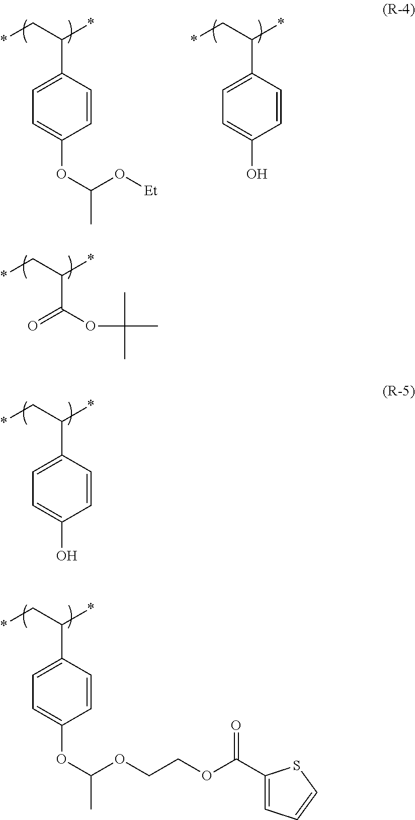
C1=CC(C(C*)*)=CC=C1OC(C)O[Et].C1=CC(C(C*)*)=CC=C1O.O(C(=O)C(C*)*)C(C)(C)C.C1=CC(C(C*)*)=CC=C1O.C1=CC(C(C*)*)=CC=C1OC(OCCOC(C1=CC=CS1)=O)C
